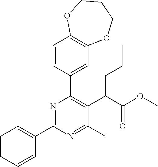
C1=CC=CC(C2=NC(C3=CC4=C(C=C3)OCCCO4)=C(C(C(OC)=O)CCC)C(C)=N2)=C1
